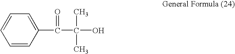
C1=CC(C(=O)C(C)(C)O)=CC=C1
